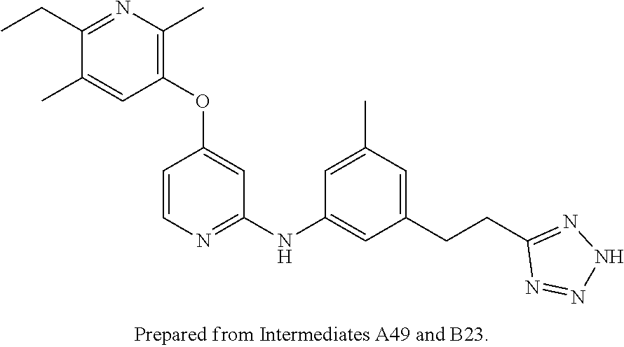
C1(OC2=CC(NC3=CC(CCC4=NNN=N4)=CC(C)=C3)=NC=C2)=C(C)N=C(CC)C(C)=C1
